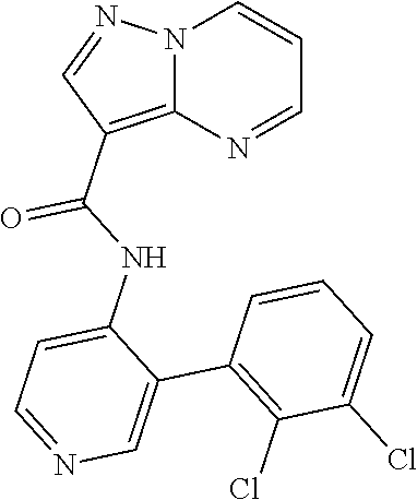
N12C(=C(C(NC3=CC=NC=C3C3=C(Cl)C(Cl)=CC=C3)=O)C=N1)N=CC=C2
